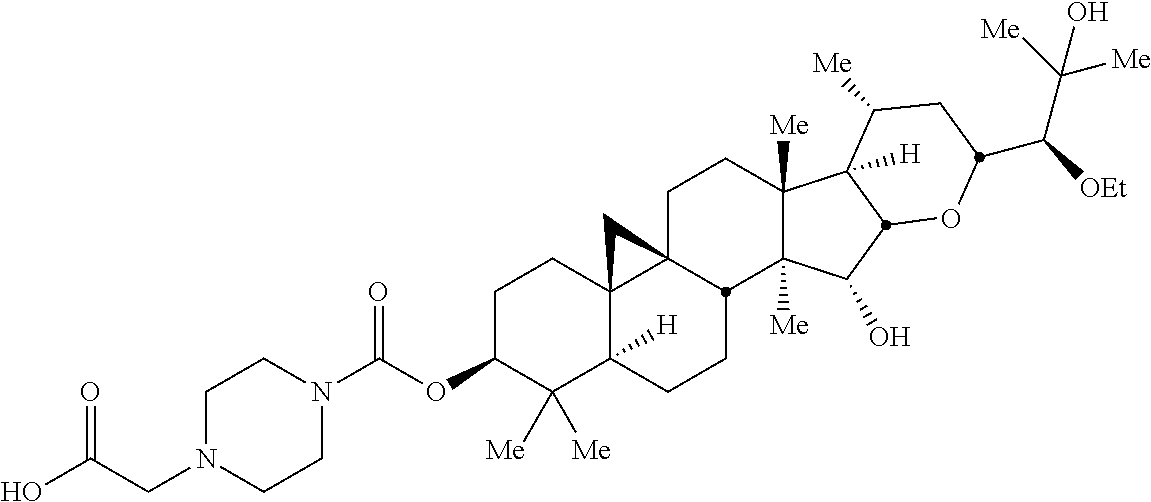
C1C(OC(N2CCN(CC(O)=O)CC2)=O)C([Me])([Me])C2([H])C3(C1)C1(CCC4([Me])C([Me])(C(O)C5C4([H])C([Me])CC(C([OEt])C([Me])([Me])O)O5)C1CC2)C3
